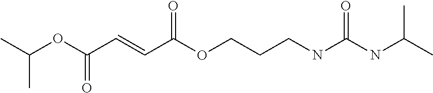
C(OC(C=CC(OCCCNC(NC(C)C)=O)=O)=O)(C)C
